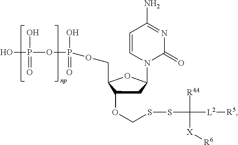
C1C(OCSSC([R4A])([X][R6])[L2][R5])C(COP(OP(O)(=O)O)(=O)O)OC1N1C(=O)N=C(N)C=C1
